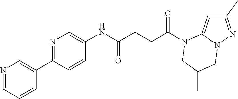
C1(C)=NN2C(=C1)N(C(CCC(NC1=CN=C(C3=CN=CC=C3)C=C1)=O)=O)CC(C)C2
